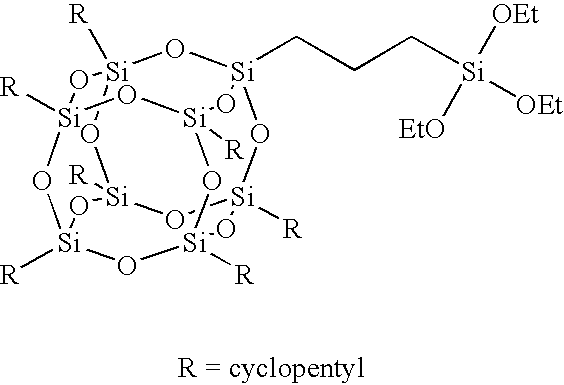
[R][Si]12O[Si]3(CCC[Si]([OEt])([OEt])[EtO])O[Si]4([R])O[Si]([R])(O1)O[Si]1([R])O[Si]([R])(O[Si]([R])(O[Si]([R])(O1)O2)O3)O4
